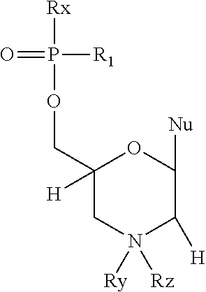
O=P([R1])([Rx])OCC1([H])CN([Ry])([Rz])C([H])C([Nu])O1
